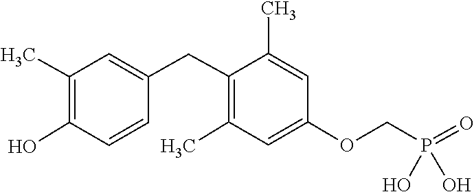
C1=C(CC2=C(C)C=C(OCP(=O)(O)O)C=C2C)C=CC(O)=C1C
